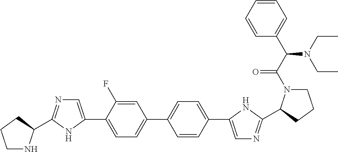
C1=C(F)C(C2=CN=C(C3NCCC3)N2)=CC=C1C1=CC=C(C2=CN=C(C3N(C(C(N(CC)CC)C4=CC=CC=C4)=O)CCC3)N2)C=C1
